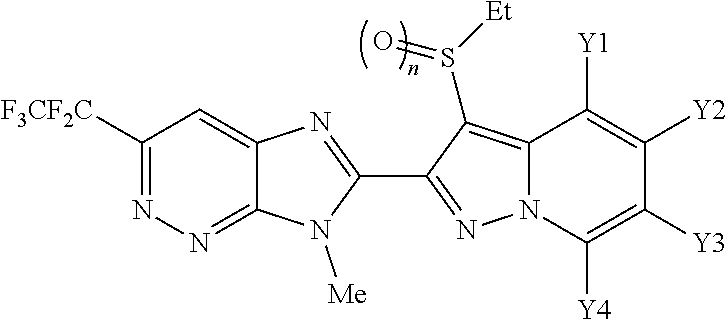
C12=NN=C([F3CF2C])C=C1N=C(C1=NN3C(=C1S([Et])=O)C([Y1])=C([Y2])C([Y3])=C3[Y4])N2[Me]
